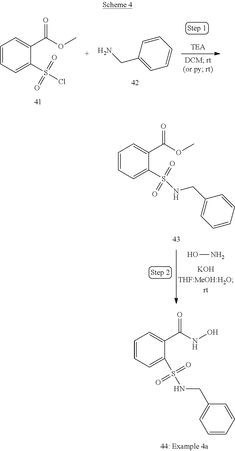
C1=CC=C(S(Cl)(=O)=O)C(C(OC)=O)=C1.C1=CC(CN)=CC=C1.C1=CC=C(S(=O)(=O)NCC2=CC=CC=C2)C(C(OC)=O)=C1.ON.C1=CC=C(S(=O)(=O)NCC2=CC=CC=C2)C(C(NO)=O)=C1
